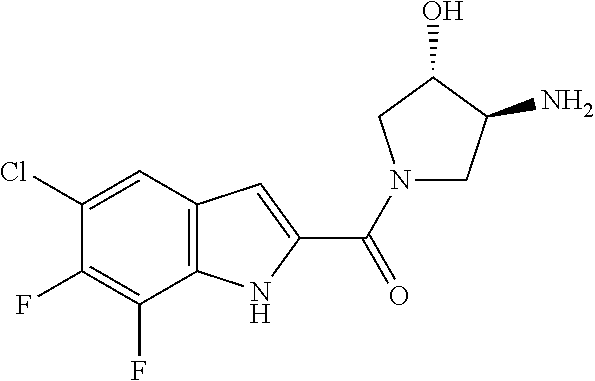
C1(Cl)=CC2=C(C(F)=C1F)NC(C(=O)N1CC(O)C(N)C1)=C2
